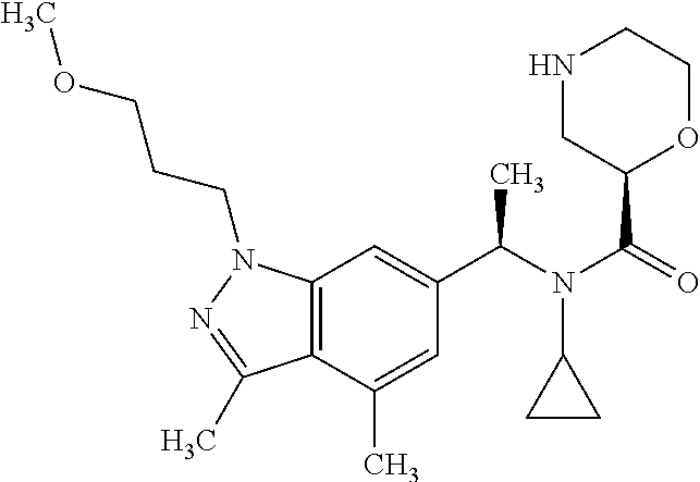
C12=C(C(C)=CC(C(N(C(=O)C3OCCNC3)C3CC3)C)=C1)C(C)=NN2CCCOC
